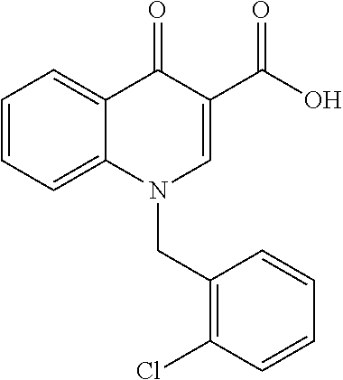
C1=CC=C2C(=C1)C(=O)C(C(O)=O)=CN2CC1=C(Cl)C=CC=C1
